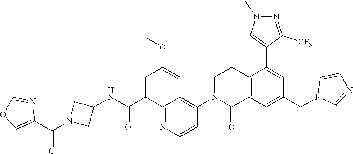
C12=C(C=C(CN3C=NC=C3)C=C1C1=CN(C)N=C1[CF3])C(=O)N(C1=C3C(=NC=C1)C(C(NC1CN(C(=O)C4=COC=N4)C1)=O)=CC(OC)=C3)CC2
